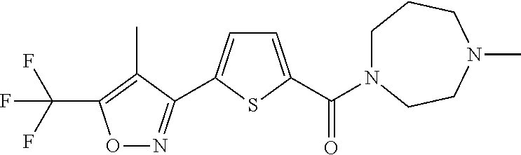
O1N=C(C2=CC=C(C(=O)N3CCCN(C)CC3)S2)C(C)=C1C(F)(F)F
